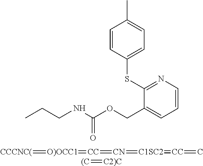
C1=CC(SC2=NC=CC=C2COC(NCCC)=O)=CC=C1C.[CCCNC(]=[O)OCC1]=[CC]=[CN]=[C1SC2]=[CC]=C.[(C]=[C2)C]
